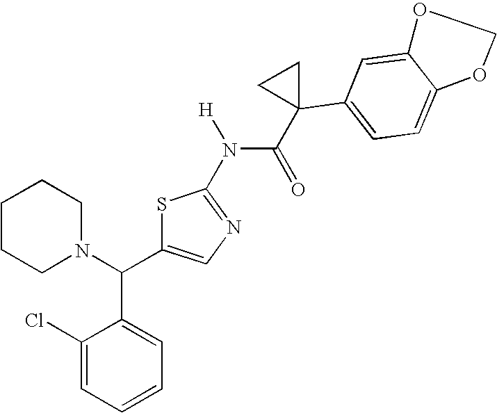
C1(Cl)=CC=CC=C1C(C1=CN=C(N(C(=O)C2(C3=CC=C4C(=C3)OCO4)CC2)[H])S1)N1CCCCC1
